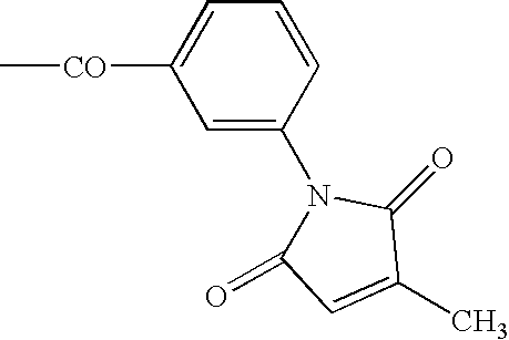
C1([CO]C)=CC=CC(N2C(=O)C=C(C)C2=O)=C1
